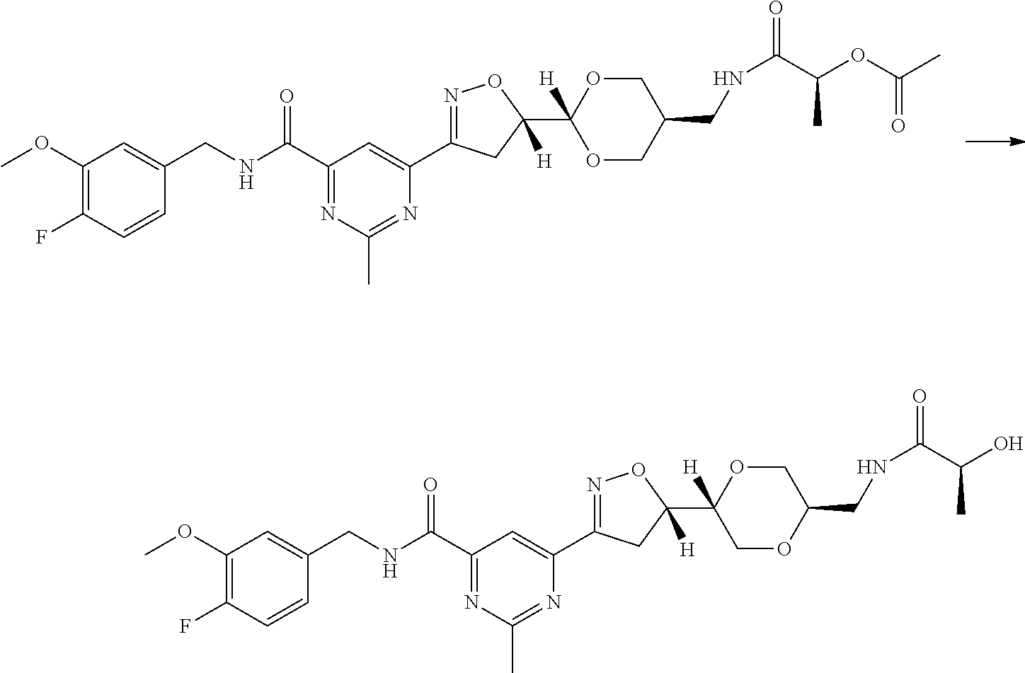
C1(OC)=C(F)C=CC(CNC(C2=NC(C)=NC(C3=NOC(C4([H])COC(CNC(C(O)C)=O)CO4)([H])C3)=C2)=O)=C1.C1(OC)=C(F)C=CC(CNC(C2=NC(C)=NC(C3=NOC(C4([H])OCC(CNC(C(OC(C)=O)C)=O)CO4)([H])C3)=C2)=O)=C1
